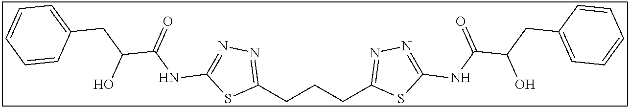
C1(CCCC2=NN=C(NC(C(CC3=CC=CC=C3)O)=O)S2)=NN=C(NC(C(CC2=CC=CC=C2)O)=O)S1
